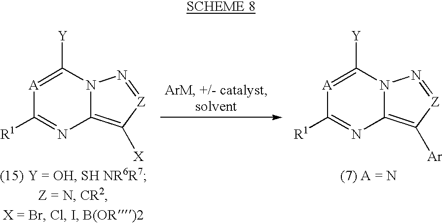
N12C(=C([X])[Z]=N1)N=C([R1])[A]=C2[Y].N12C(=C([Ar])[Z]=N1)N=C([R1])[A]=C2[Y]
